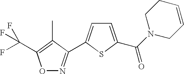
O1N=C(C2=CC=C(C(N3CC=CCC3)=O)S2)C(C)=C1C(F)(F)F
